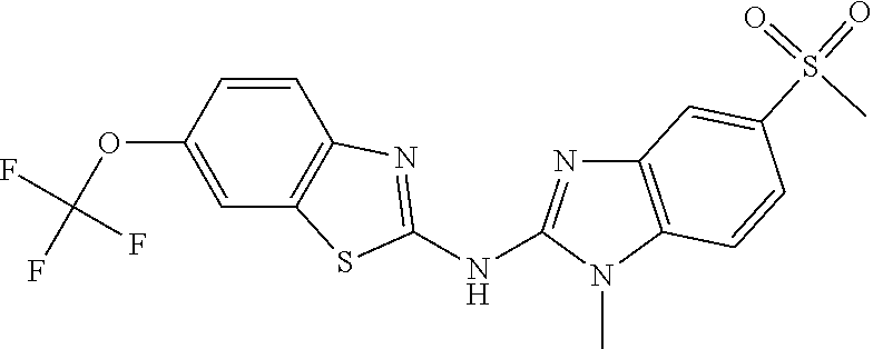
O(C1=CC2=C(C=C1)N=C(NC1=NC3=C(N1C)C=CC(S(=O)(=O)C)=C3)S2)C(F)(F)F
